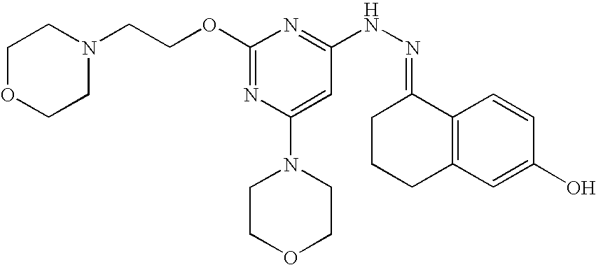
N(NC1=NC(OCCN2CCOCC2)=NC(N2CCOCC2)=C1)=C1CCCC2=C1C=CC(O)=C2
